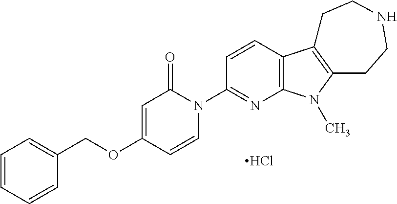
C1=CC=CC(COC2=CC(=O)N(C3=NC4=C(C=C3)C3=C(N4C)CCNCC3)C=C2)=C1.Cl
